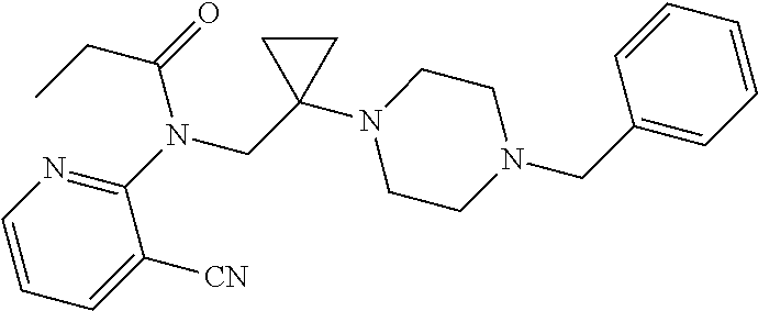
N1=C(N(CC2(N3CCN(CC4=CC=CC=C4)CC3)CC2)C(CC)=O)C([CN])=CC=C1
